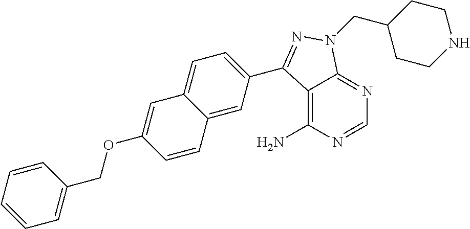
C1=NC(N)=C2C(=N1)N(CC1CCNCC1)N=C2C1=CC=C2C(=C1)C=CC(OCC1=CC=CC=C1)=C2
